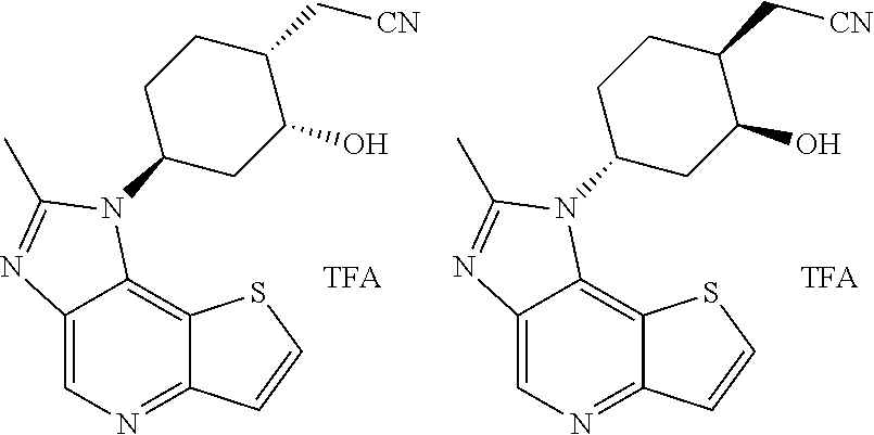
C12=CN=C3C(=C1N(C1CC(O)C(C[CN])CC1)C(C)=N2)SC=C3.C12=CN=C3C(=C1N(C1CC(O)C(C[CN])CC1)C(C)=N2)SC=C3
